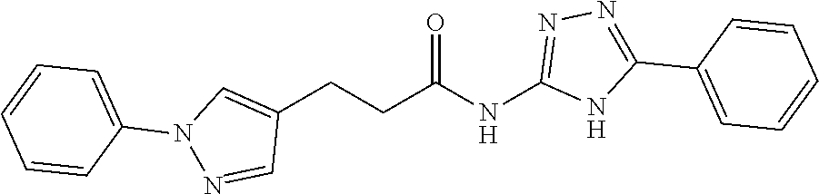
C1(CCC(NC2=NN=C(C3=CC=CC=C3)N2)=O)=CN(C2=CC=CC=C2)N=C1
